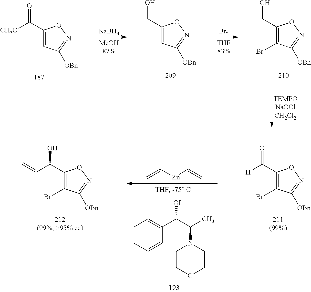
C1(C([CH3O])=O)=CC([OBn])=NO1.[NaBH4].C1(CO)=CC([OBn])=NO1.[Br2].C1(CO)=C(Br)C([OBn])=NO1.C1(C([H])=O)=C(Br)C([OBn])=NO1.C1=CC=CC(C(C(C)N2CCOCC2)[OLi])=C1.C=C[Zn]C=C.C1(C(C=C)O)=C(Br)C([OBn])=NO1
